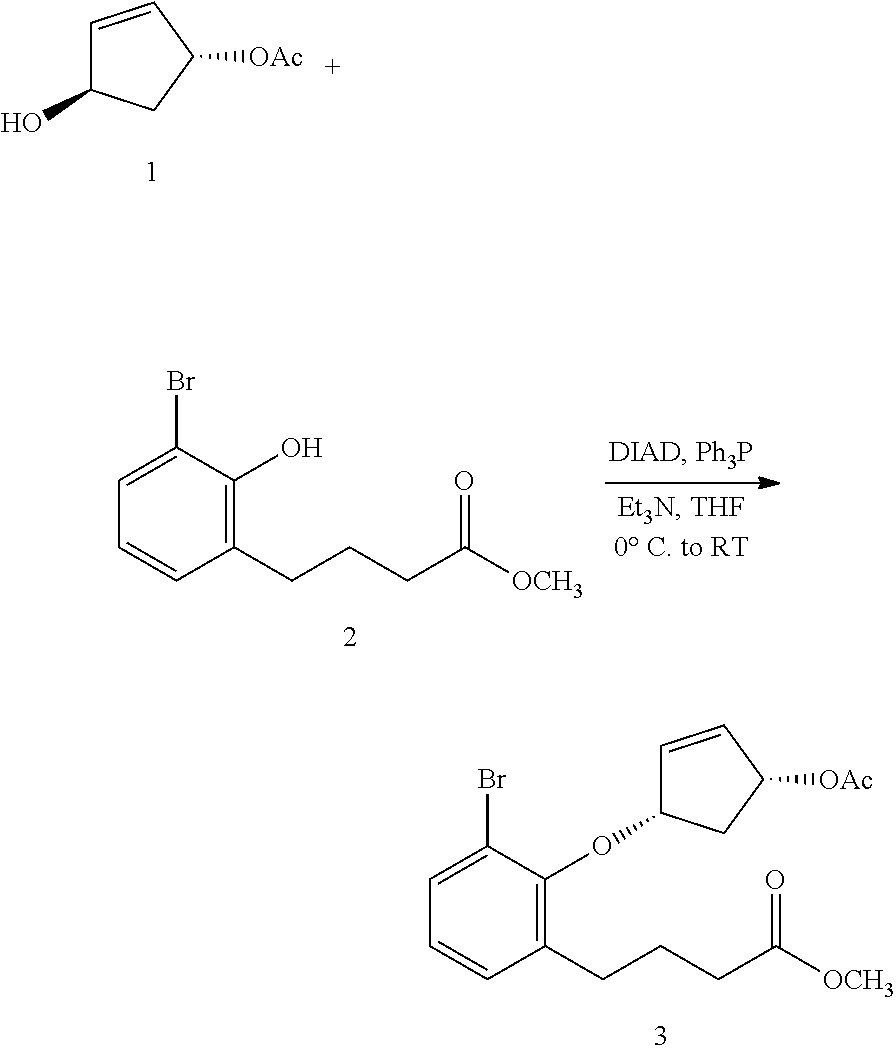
C1=CC([OAc])CC1O.C(CCC([OCH3])=O)C1=C(O)C(Br)=CC=C1.C(CCC([OCH3])=O)C1=C(OC2C=CC([OAc])C2)C(Br)=CC=C1
